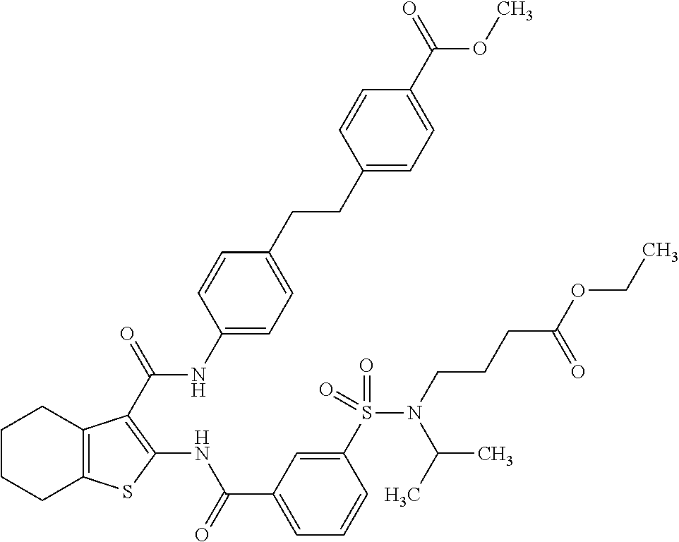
C1CCC2=C(C1)C(C(=O)NC1=CC=C(CCC3=CC=C(C(=O)OC)C=C3)C=C1)=C(NC(C1=CC=CC(S(=O)(=O)N(CCCC(OCC)=O)C(C)C)=C1)=O)S2
